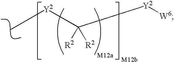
[Y2](C([R2])([R2])[Y2][W6])C
